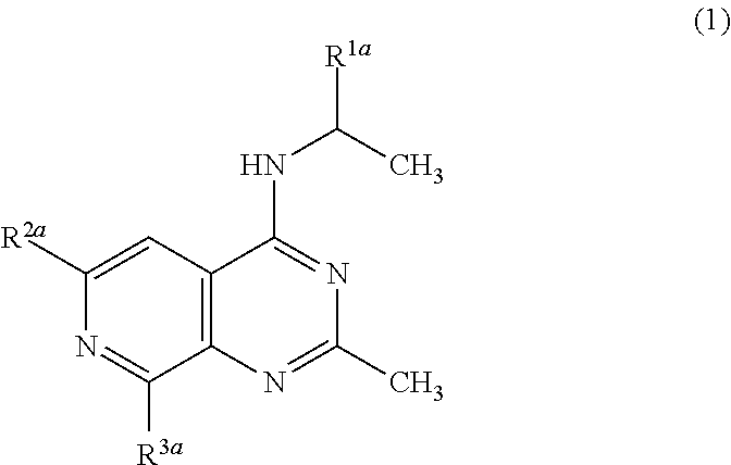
C1([R2a])=CC2=C(C([R3a])=N1)N=C(C)N=C2NC(C)[R1a]
